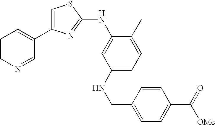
C1=CN=CC(C2=CSC(NC3=CC(NCC4=CC=C(C([OMe])=O)C=C4)=CC=C3C)=N2)=C1
